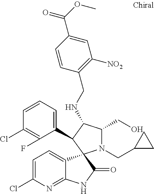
C1=C(Cl)N=C2C(=C1)C1(C(=O)N2)N(CC2CC2)C(CO)C(NCC2=C([NO2])C=C(C(OC)=O)C=C2)C1C1=CC=CC(Cl)=C1F
